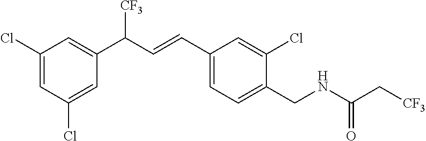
C1(CNC(C[CF3])=O)=CC=C(C=CC(C2=CC(Cl)=CC(Cl)=C2)[CF3])C=C1Cl
